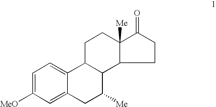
C1=C([MeO])C=C2C(=C1)C1C(C([Me])C2)C2C([Me])(CC1)C(=O)CC2
